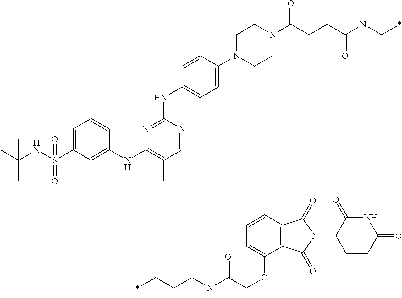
C(CCC(NC*)=O)(N1CCN(C2=CC=C(NC3=NC(NC4=CC(S(NC(C)(C)C)(=O)=O)=CC=C4)=C(C)C=N3)C=C2)CC1)=O.C(NC(COC1=CC=CC2=C1C(=O)N(C1CCC(=O)NC1=O)C2=O)=O)CC*
